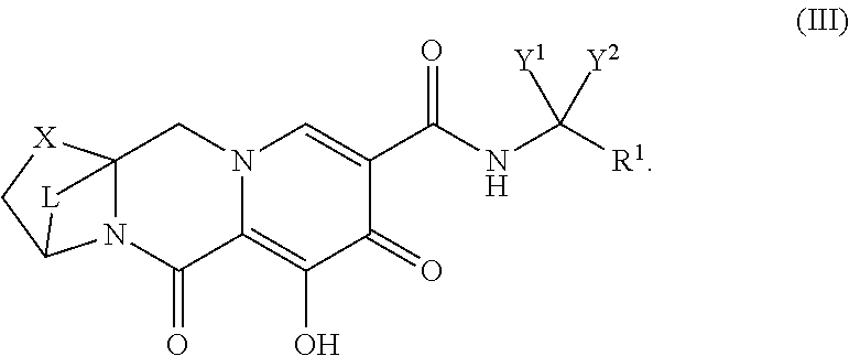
N12C3(CN4C(=C(O)C(=O)C(C(NC([R1])([Y1])[Y2])=O)=C4)C1=O)[X]CC2[L]3
